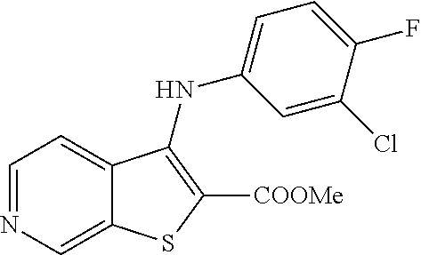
C1=NC=C2C(=C1)C(NC1=CC=C(F)C(Cl)=C1)=C([COOMe])S2
